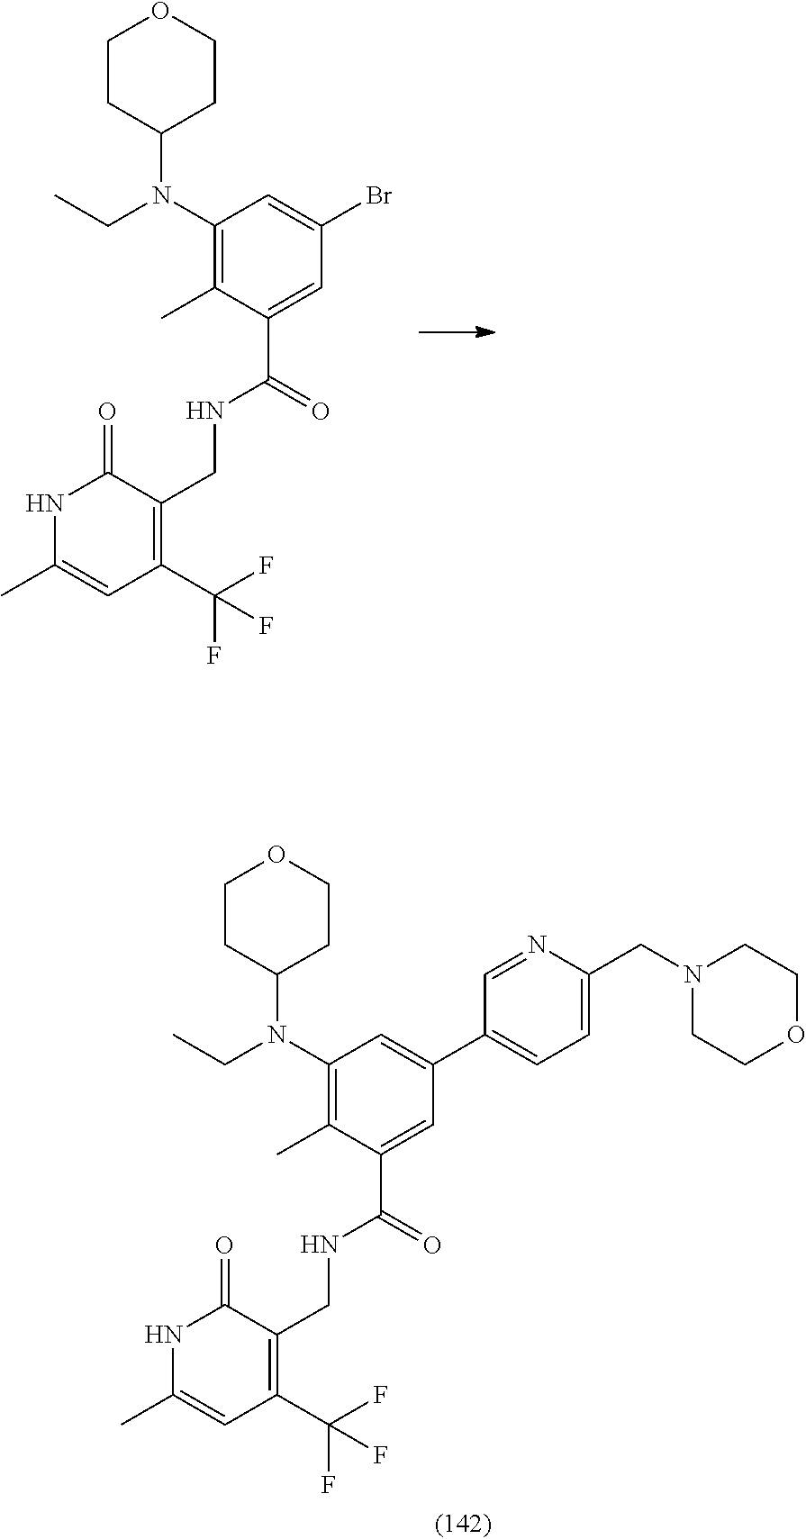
C1CC(N(C2=C(C)C(C(NCC3=C(C(F)(F)F)C=C(C)NC3=O)=O)=CC(Br)=C2)CC)CCO1.C1CC(N(C2=C(C)C(C(NCC3=C(C(F)(F)F)C=C(C)NC3=O)=O)=CC(C3=CC=C(CN4CCOCC4)N=C3)=C2)CC)CCO1
